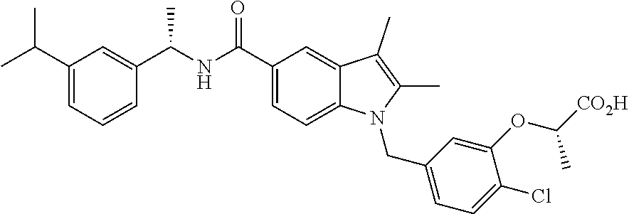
O=C(C1=CC=C2C(=C1)C(C)=C(C)N2CC1=CC=C(Cl)C(OC([CO2H])C)=C1)NC(C1=CC(C(C)C)=CC=C1)C
